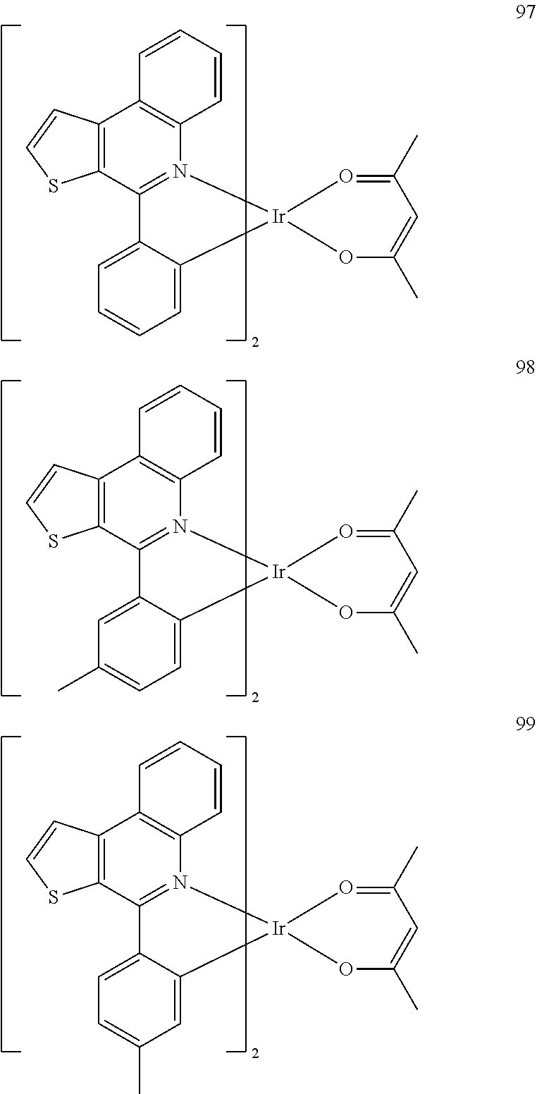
C1=C2C(=CC=C1)C1=N(C3=C(C4=C1SC=C4)C=CC=C3)[Ir]21OC(C)=CC(C)=O1.C1=C2C(=CC(C)=C1)C1=N(C3=C(C4=C1SC=C4)C=CC=C3)[Ir]21OC(C)=CC(C)=O1.C1=C2C(=CC=C1C)C1=N(C3=C(C4=C1SC=C4)C=CC=C3)[Ir]21OC(C)=CC(C)=O1
